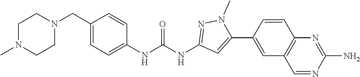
N1(C)CCN(CC2=CC=C(NC(NC3=NN(C)C(C4=CC5=C(C=C4)N=C(N)N=C5)=C3)=O)C=C2)CC1
